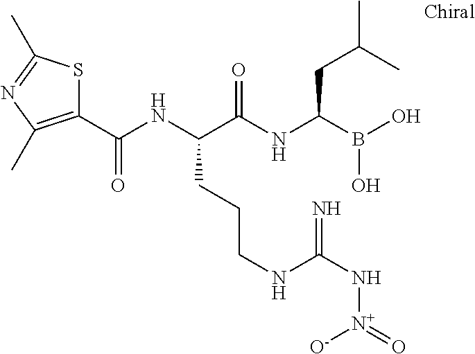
C(NC(C(NC(B(O)O)CC(C)C)=O)CCCNC(N[N+](=O)[O-])=N)(=O)C1=C(C)N=C(C)S1
